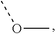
O(C)C
